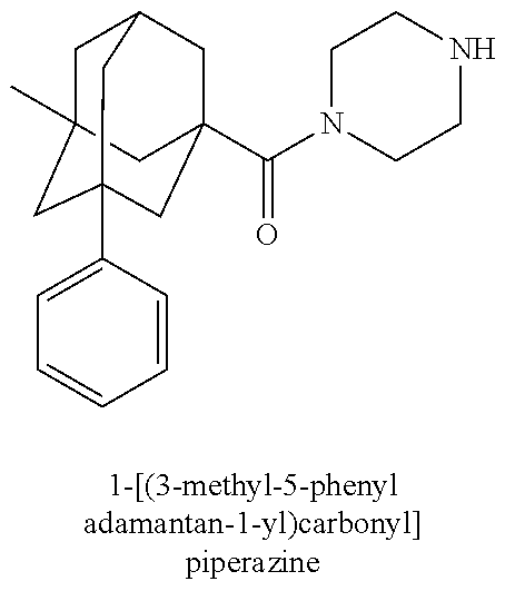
C1C2(C)CC3(C4=CC=CC=C4)CC(C(N4CCNCC4)=O)(CC1C3)C2
